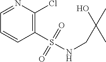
C1(S(NCC(O)(C)C)(=O)=O)=C(Cl)N=CC=C1
